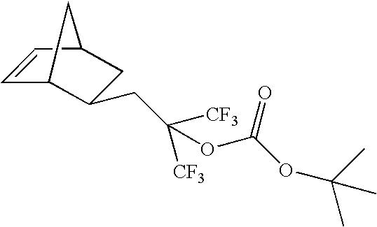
C1=CC2CC(CC([CF3])(OC(OC(C)(C)C)=O)[CF3])C1C2
